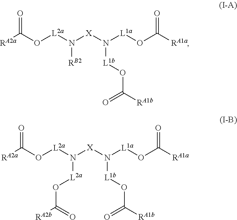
[RA2a]C(O[L2a]N([X]N([L1a]OC([RA1a])=O)[L1b]OC([RA1b])=O)[RB2])=O.[RA2a]C(O[L2a]N([X]N([L1a]OC([RA1a])=O)[L1b]OC([RA1b])=O)[L2a]OC([RA2b])=O)=O
